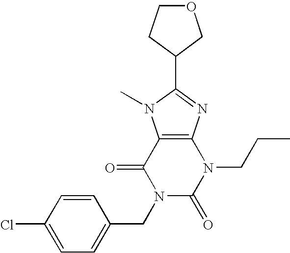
C12=C(N=C(C3COCC3)N1C)N(CCC)C(=O)N(CC1=CC=C(Cl)C=C1)C2=O
